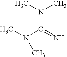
N(C(=N)N(C)C)(C)C
